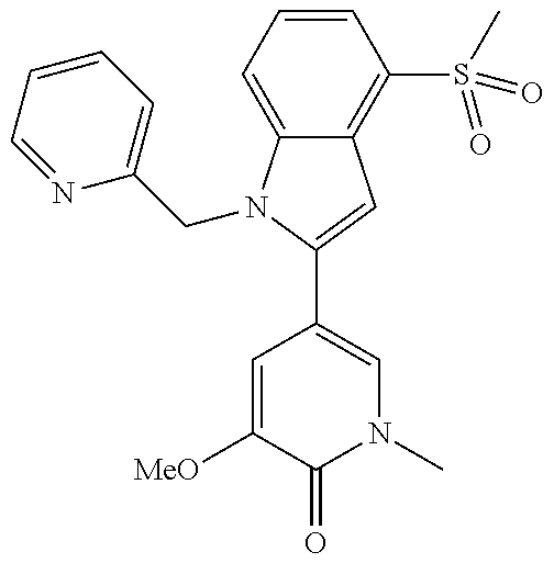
C12=C(S(C)(=O)=O)C=CC=C1N(CC1=CC=CC=N1)C(C1=CN(C)C(=O)C([MeO])=C1)=C2
